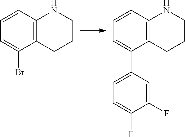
C1=CC2=C(C(Br)=C1)CCCN2.C1=CC2=C(C(C3=CC=C(F)C(F)=C3)=C1)CCCN2
